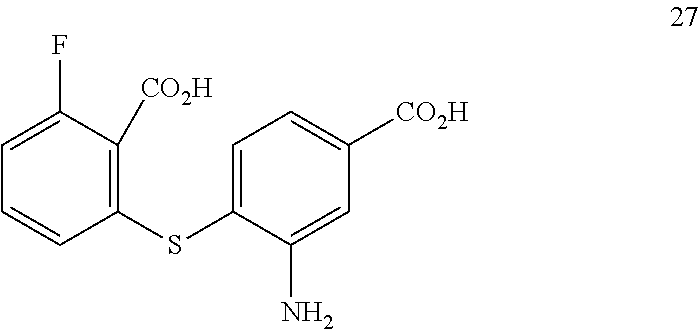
C1=C(F)C([CO2H])=C(SC2=CC=C([CO2H])C=C2N)C=C1
